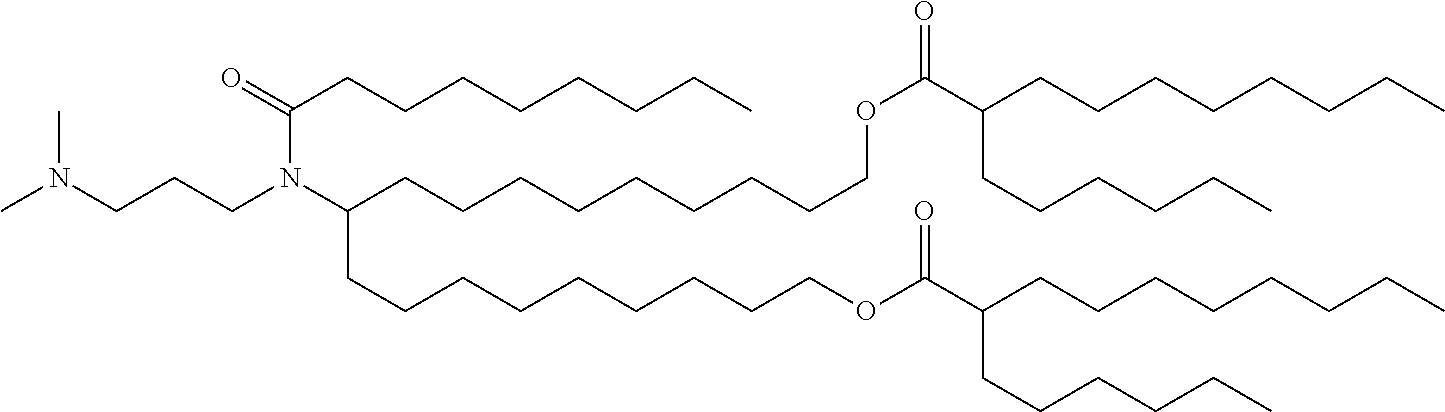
CN(CCCN(C(CCCCCCCCCOC(C(CCCCCCCC)CCCCCC)=O)CCCCCCCCCOC(C(CCCCCCCC)CCCCCC)=O)C(=O)CCCCCCCC)C
